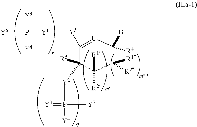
C1([Y5][Y1]P([Y4])(=[Y3])[Y6])=[U]C(B)([R4])C([R1])([R2])C([R2])([R1])C1([R5])[Y2]P([Y4])(=[Y3])[Y7]
